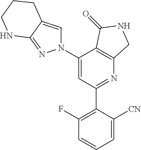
C1(N2C=C3C(=N2)NCCC3)=CC(C2=C(F)C=CC=C2[CN])=NC2=C1C(=O)NC2
